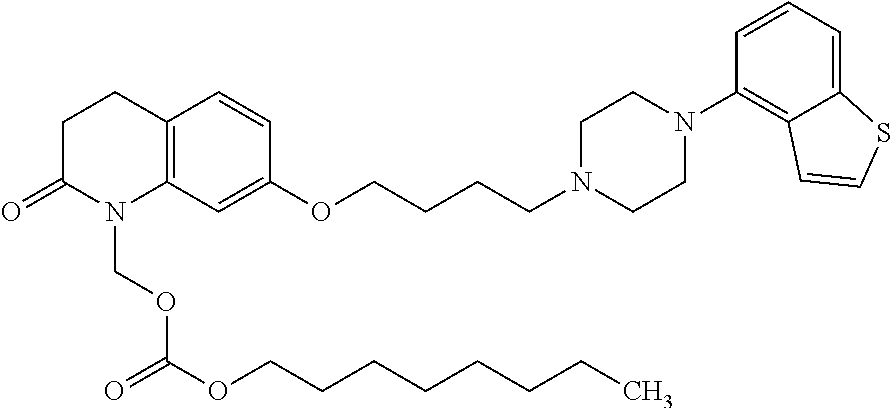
C12=C(C=C(OCCCCN3CCN(C4=C5C(=CC=C4)SC=C5)CC3)C=C1)N(COC(OCCCCCCCC)=O)C(=O)CC2
